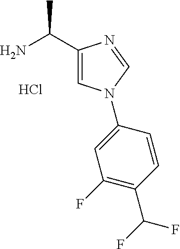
NC(C1=CN(C2=CC(F)=C(C(F)F)C=C2)C=N1)C.Cl
